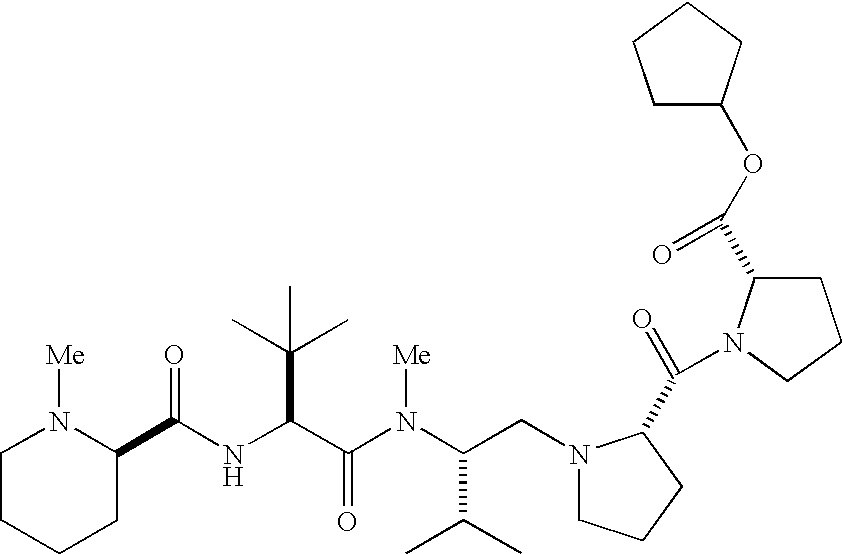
N(C(C(N(C(CN1CCCC1C(=O)N1C(C(OC2CCCC2)=O)CCC1)C(C)C)[Me])=O)C(C)(C)C)C(=O)C1N([Me])CCCC1
